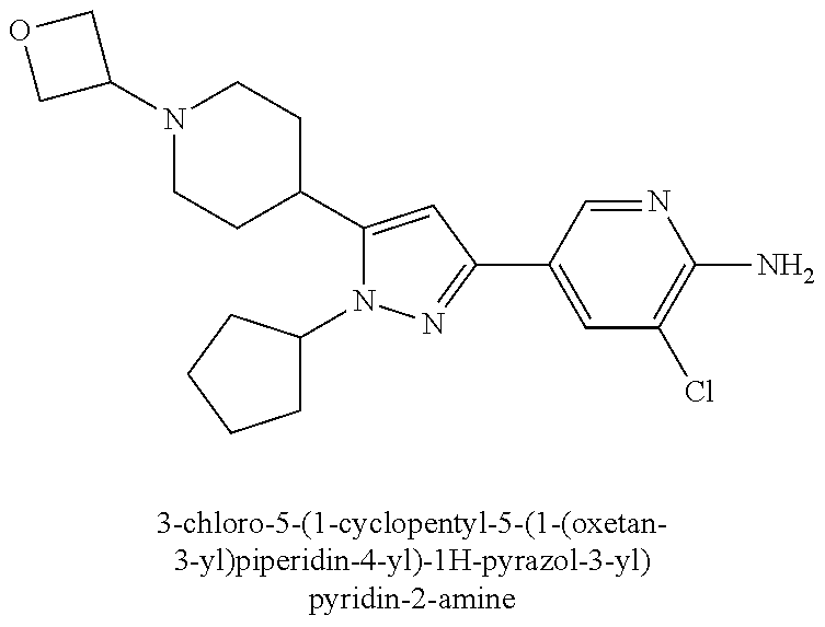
C1(C2CCN(C3COC3)CC2)=CC(C2=CC(Cl)=C(N)N=C2)=NN1C1CCCC1
